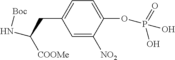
C1=C([NO2])C(OP(=O)(O)O)=CC=C1CC(N[Boc])[COOMe]
